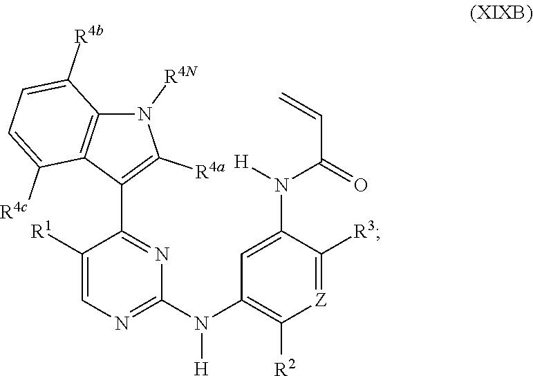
C1([R1])=CN=C(N(C2=C([R2])[Z]=C([R3])C(N([H])C(=O)C=C)=C2)[H])N=C1C1=C([R4a])N([R4N])C2=C1C([R4c])=CC=C2[R4b]
